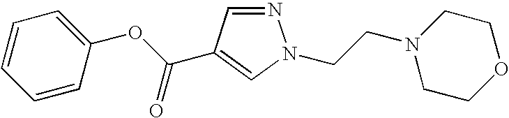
C1=CC=CC(OC(C2=CN(CCN3CCOCC3)N=C2)=O)=C1
